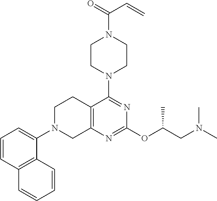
C1=CC2=C(C(N3CC4=C(CC3)C(N3CCN(C(=O)C=C)CC3)=NC(OC(CN(C)C)C)=N4)=C1)C=CC=C2
